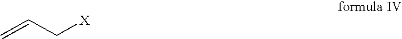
C=CC[X]
